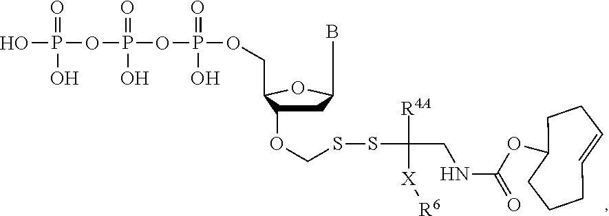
BC1CC(OCSSC([R4A])([X][R6])CNC(OC2CCC=CCCC2)=O)C(COP(OP(OP(O)(O)=O)(O)=O)(O)=O)O1
